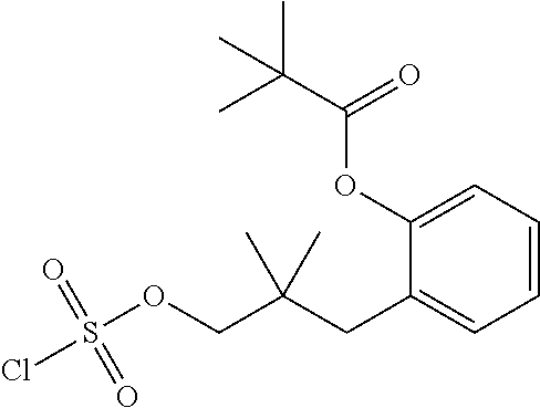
C(OC1=CC=CC=C1CC(COS(=O)(=O)Cl)(C)C)(C(C)(C)C)=O
